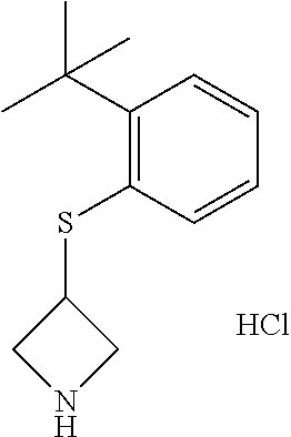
C1NCC1SC1=C(C(C)(C)C)C=CC=C1.Cl
